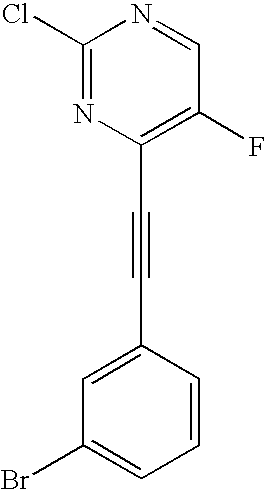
C1(Cl)=NC(C#CC2=CC(Br)=CC=C2)=C(F)C=N1
